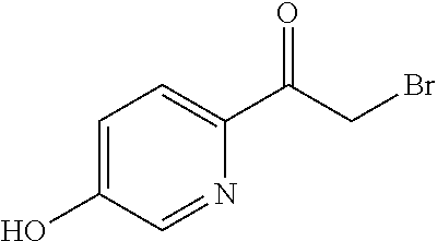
C1=C(O)C=NC(C(CBr)=O)=C1
